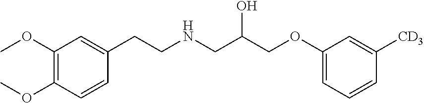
COC1=C(OC)C=CC(CCNCC(COC2=CC=CC([CD3])=C2)O)=C1
